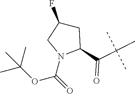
N1(C(=O)OC(C)(C)C)C(C(C(C)(C)C)=O)CC(F)C1
